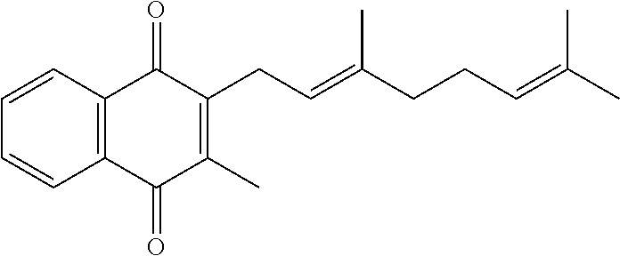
C1=CC2=C(C=C1)C(=O)C(C)=C(CC=C(CCC=C(C)C)C)C2=O
